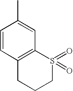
C1=CC2=C(C=C1C)S(=O)(=O)CCC2
